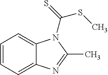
C1=CC=C2C(=C1)N(C(=S)SC)C(C)=N2
